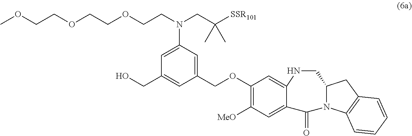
C1(OCC2=CC(N(CC([SSR101])(C)C)CCOCCOCCOC)=CC(CO)=C2)=C([MeO])C=C2C(=C1)NCC1N(C2=O)C2=C(C1)C=CC=C2
